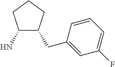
C1=CC(CC2C(N)CCC2)=CC(F)=C1
